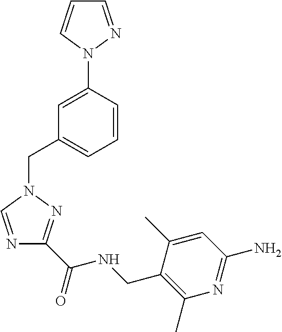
C1=C(N2N=CC=C2)C=CC=C1CN1C=NC(C(=O)NCC2=C(C)N=C(N)C=C2C)=N1
